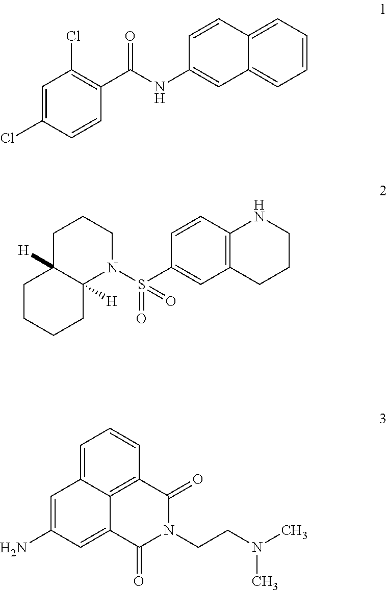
C1=C(Cl)C=CC(C(NC2=CC3=CC=CC=C3C=C2)=O)=C1Cl.C1=CC(S(N2CCCC3([H])C2([H])CCCC3)(=O)=O)=CC2=C1NCCC2.C1=C2C3=C(C=C1)C(=O)N(CCN(C)C)C(=O)C3=CC(N)=C2
